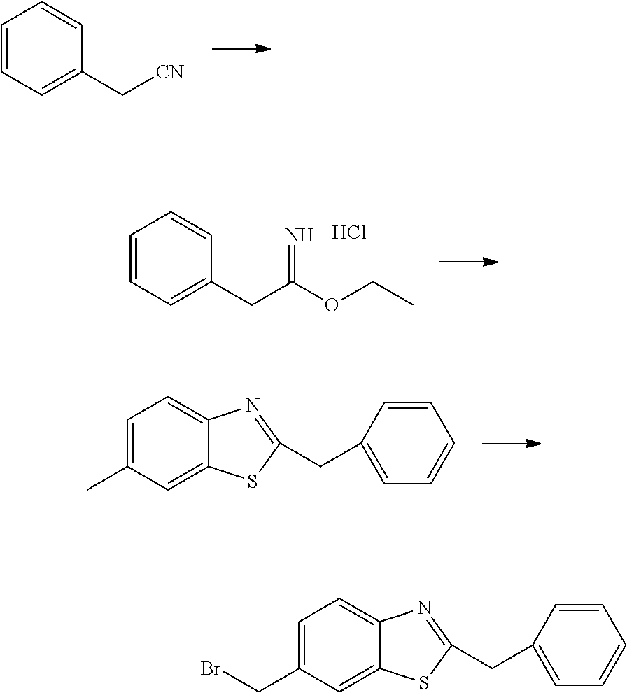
C1=CC=C(C[CN])C=C1.C1=CC=C(CC(OCC)=N)C=C1.Cl.C1=C(C)C=C2C(=C1)N=C(CC1=CC=CC=C1)S2.C1=C(CBr)C=C2C(=C1)N=C(CC1=CC=CC=C1)S2
